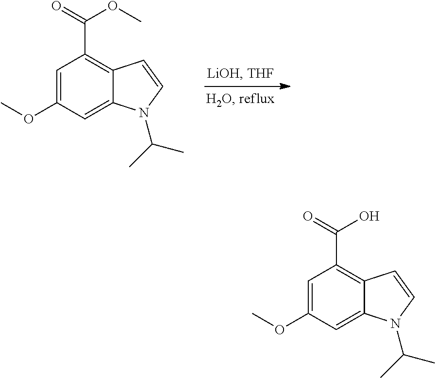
C1=C(OC)C=C2C(=C1C(O)=O)C=CN2C(C)C.C1=C(OC)C=C2C(=C1C(OC)=O)C=CN2C(C)C
